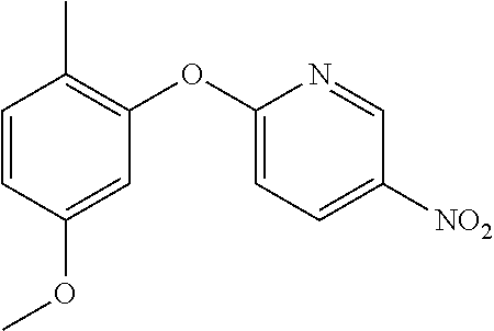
C1=C(OC2=C(C)C=CC(OC)=C2)N=CC([NO2])=C1
